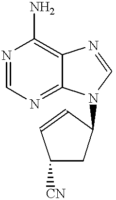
N1=CN=C2C(=C1N)N=CN2C1CC([CN])C=C1
